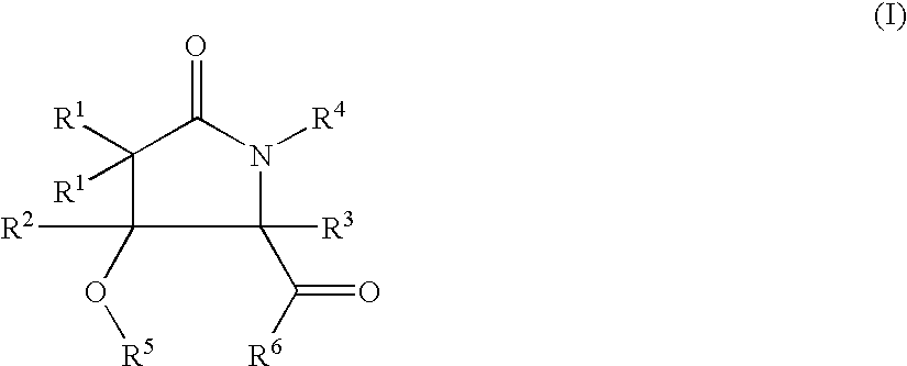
C1([R3])(C([R6])=O)N([R4])C(=O)C([R1])([R1])C1([R2])O[R5]
